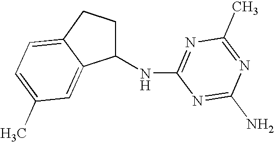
C1(NC2=NC(C)=NC(N)=N2)CCC2=CC=C(C)C=C12
